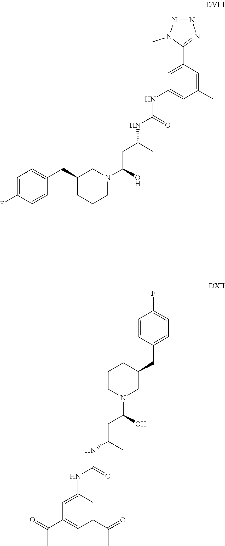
C1=C(C2=NN=NN2C)C=C(C)C=C1NC(=O)NC(CC(N1CC(CC2=CC=C(F)C=C2)CCC1)O)C.C1=CC(CC2CCCN(C(CC(C)NC(=O)NC3=CC(C(C)=O)=CC(C(C)=O)=C3)O)C2)=CC=C1F
